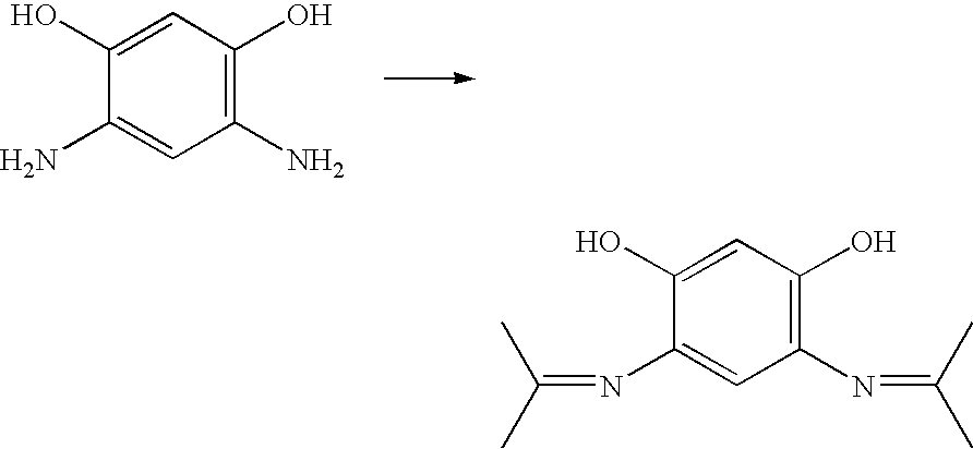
C1(N)=C(O)C=C(O)C(N)=C1.C1(N=C(C)C)=C(O)C=C(O)C(N=C(C)C)=C1
